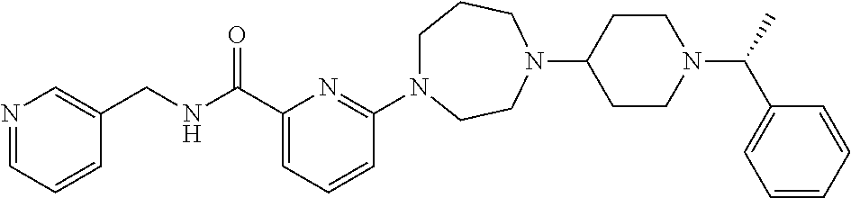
C1N(C2=NC(C(NCC3=CN=CC=C3)=O)=CC=C2)CCN(C2CCN(C(C)C3=CC=CC=C3)CC2)CC1
